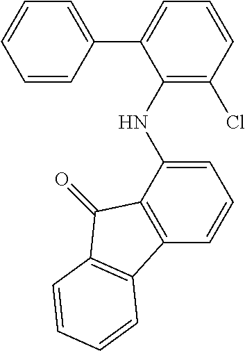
C1=C(NC2=C(Cl)C=CC=C2C2=CC=CC=C2)C2=C(C=C1)C1=C(C2=O)C=CC=C1
